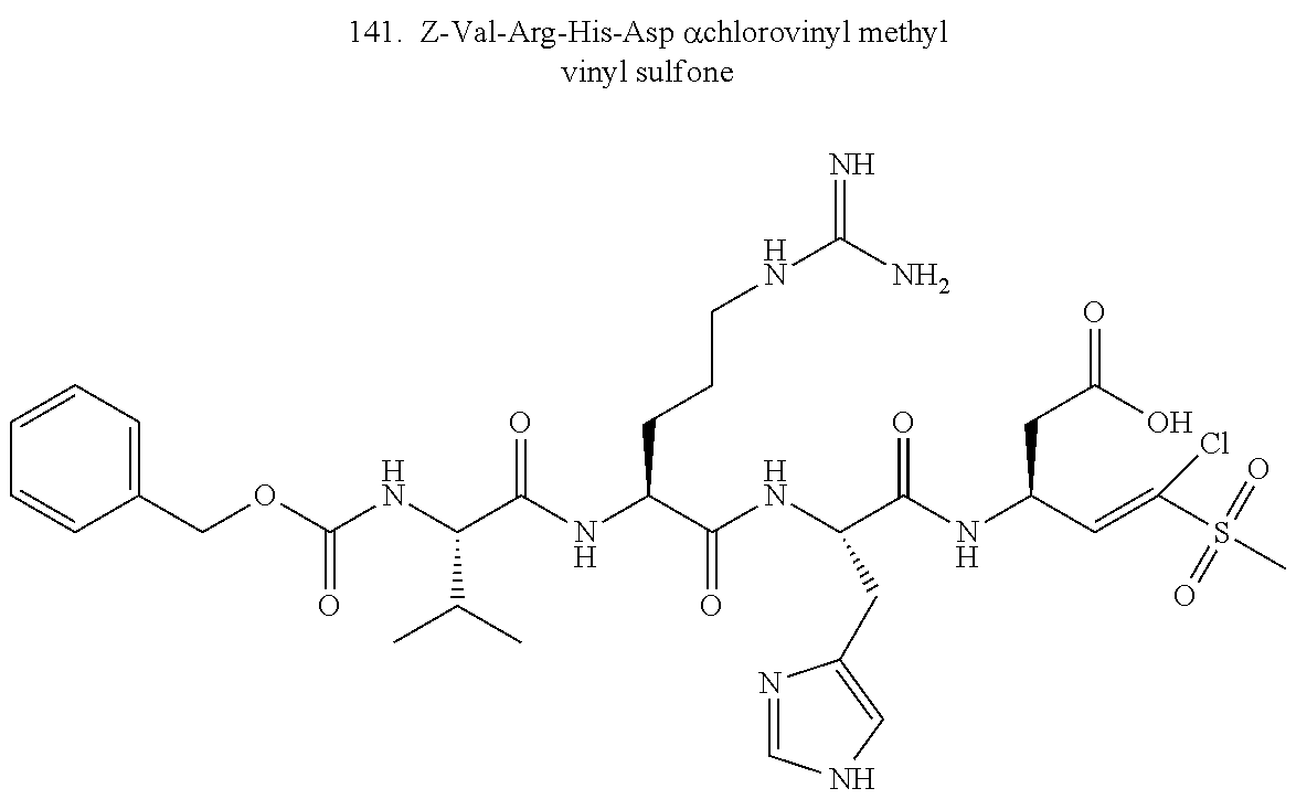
C1=CC=C(COC(NC(C(NC(C(NC(C(=O)NC(CC(O)=O)C=C(S(=O)(=O)C)Cl)CC2=CNC=N2)=O)CCCNC(=N)N)=O)C(C)C)=O)C=C1
